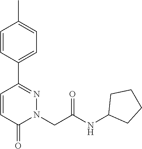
C1=CC(C2=NN(CC(NC3CCCC3)=O)C(=O)C=C2)=CC=C1C
